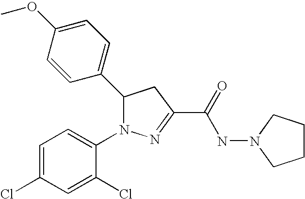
C1(C2N(C3=CC=C(Cl)C=C3Cl)N=C(C(=O)NN3CCCC3)C2)=CC=C(OC)C=C1
